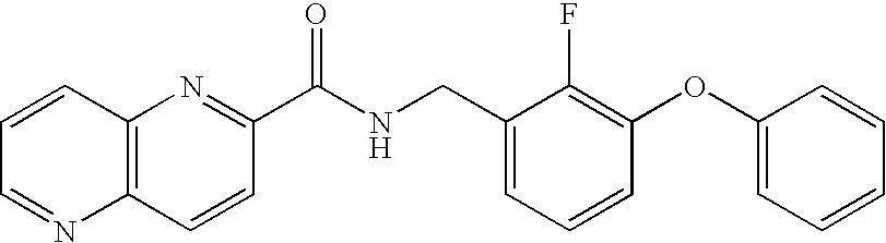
C12=C(N=C(C(NCC3=CC=CC(OC4=CC=CC=C4)=C3F)=O)C=C1)C=CC=N2
